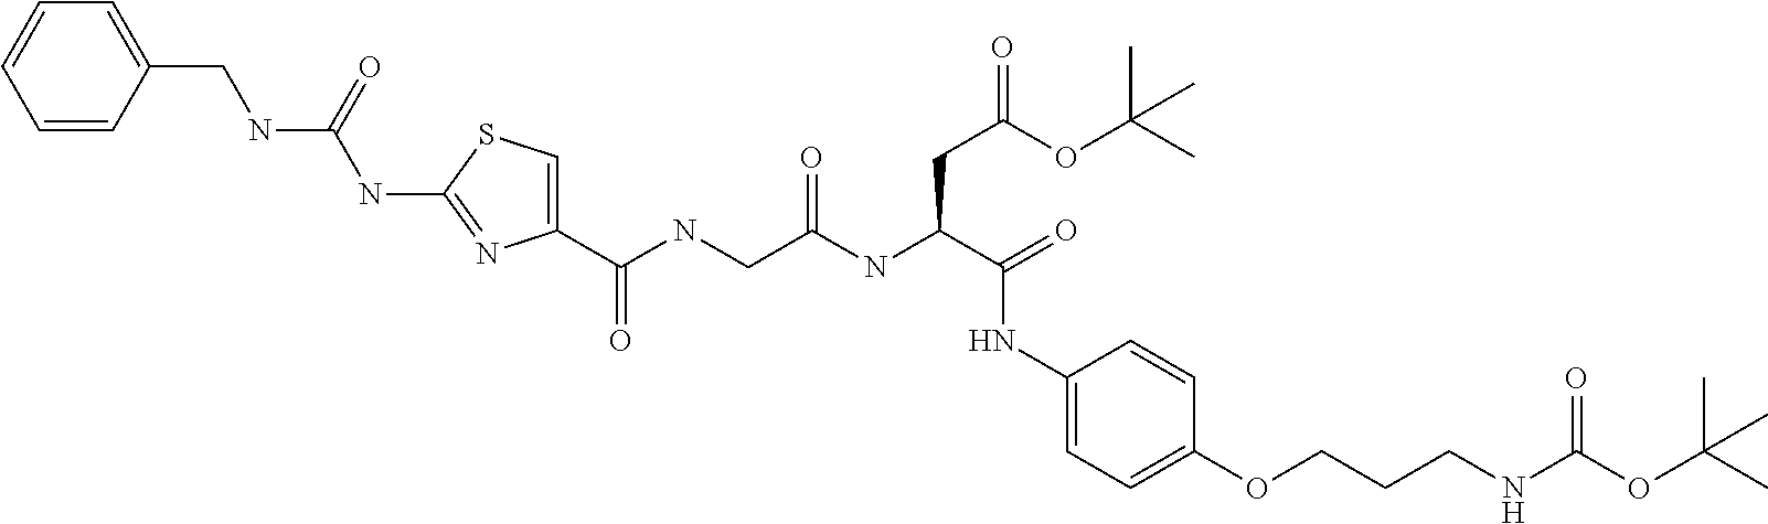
C1(C(NCC(NC(C(=O)NC2=CC=C(OCCCNC(OC(C)(C)C)=O)C=C2)CC(=O)OC(C)(C)C)=O)=O)=CSC(NC(NCC2=CC=CC=C2)=O)=N1
